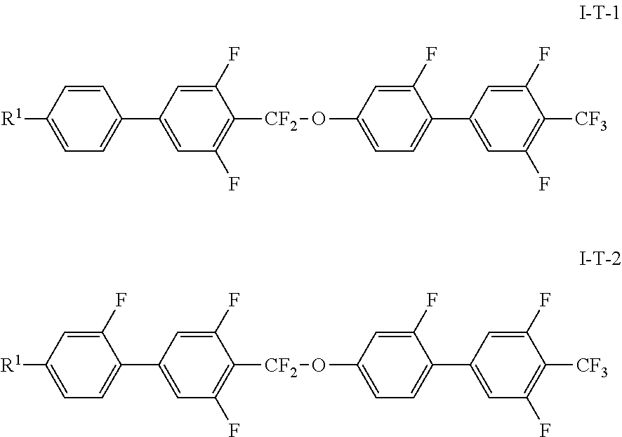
C1=C([R1])C=CC(C2=CC(F)=C([CF2]OC3=CC=C(C4=CC(F)=C([CF3])C(F)=C4)C(F)=C3)C(F)=C2)=C1.C1=C([R1])C=C(F)C(C2=CC(F)=C([CF2]OC3=CC=C(C4=CC(F)=C([CF3])C(F)=C4)C(F)=C3)C(F)=C2)=C1
